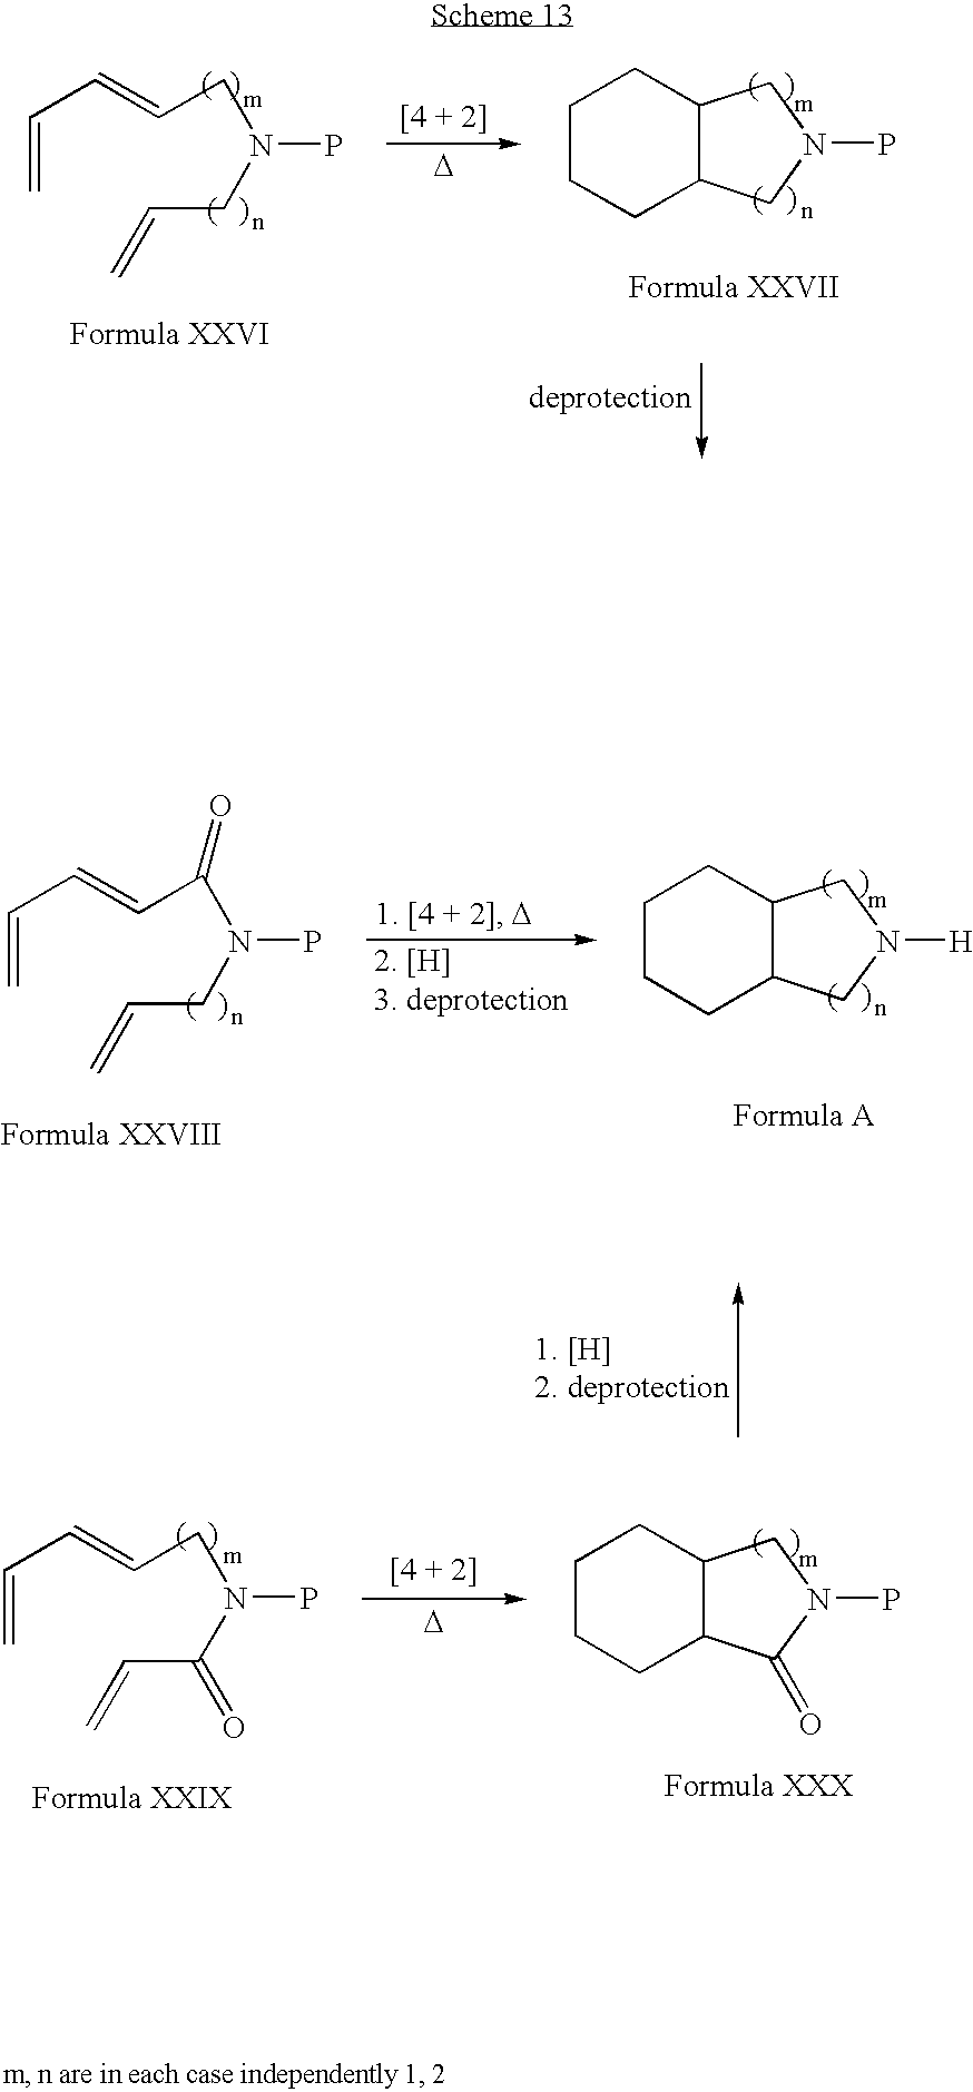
[D].C1CCC2C(C1)CN(P)C2.C=CC=CCN(P)CC=C.C=CC=CC(N(P)CC=C)=O.C1CCC2C(C1)CN([H])C2.C=CC=CCN(P)C(C=C)=O.C1CCC2C(C1)C(=O)N(P)C2.[D]
